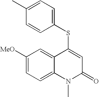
C1(C)=CC=C(SC2=CC(=O)N(C)C3=CC=C([MeO])C=C23)C=C1
